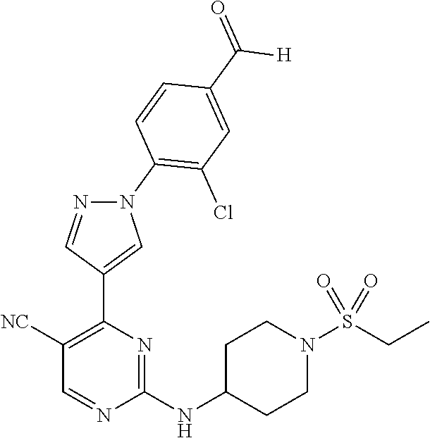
C1([NC])=C(C2=CN(C3=C(Cl)C=C(C(=O)[H])C=C3)N=C2)N=C(NC2CCN(S(CC)(=O)=O)CC2)N=C1
